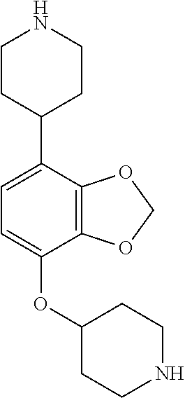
C1=C(C2CCNCC2)C2=C(C(OC3CCNCC3)=C1)OCO2
